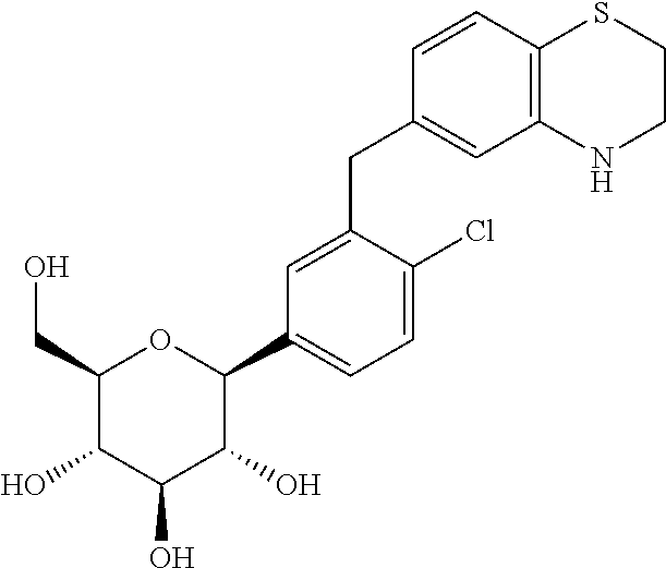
C1(CO)C(O)C(O)C(O)C(C2=CC=C(Cl)C(CC3=CC4=C(C=C3)SCCN4)=C2)O1
